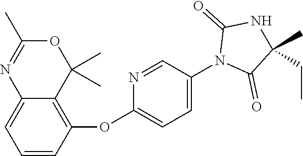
C1=CC(OC2=CC=C(N3C(=O)C(C)(CC)NC3=O)C=N2)=C2C(=C1)N=C(C)OC2(C)C
